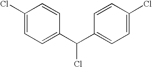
C1(Cl)=CC=C(C(C2=CC=C(Cl)C=C2)Cl)C=C1
